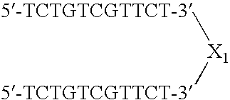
[5-TCTGTCGTTCT-3][X1][5-TCTGTCGTTCT-3]
